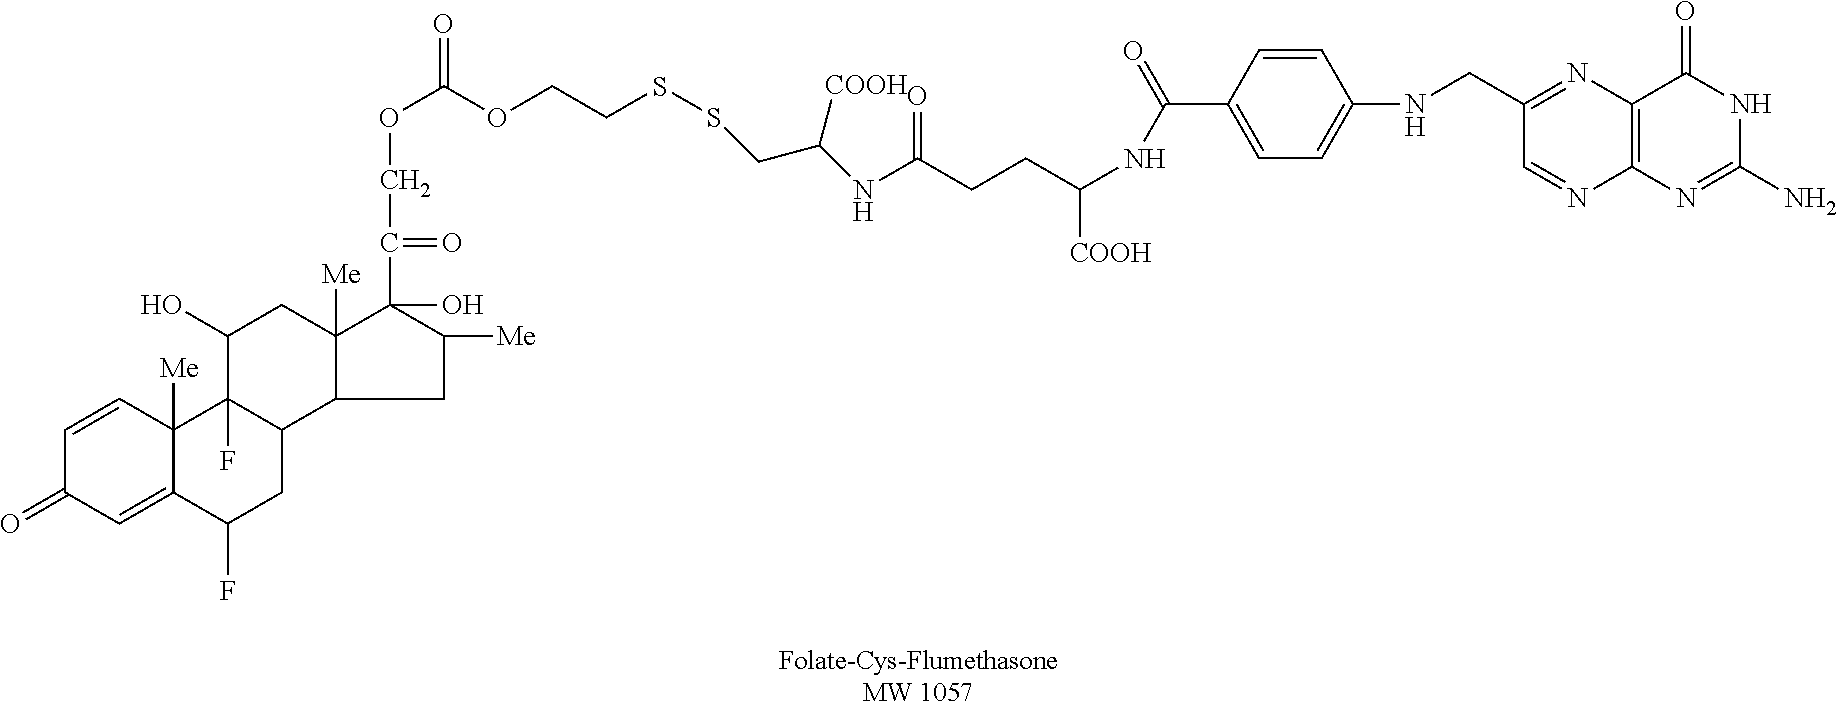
C1=CC(C(=O)NC([COOH])CCC(=O)NC(CSSCCOC(OCC(=O)C2(O)C3([Me])CC(O)C4(F)C(CC(F)C5=CC(=O)C=CC45[Me])C3CC2[Me])=O)[COOH])=CC=C1NCC1=NC2=C(N=C1)N=C(N)NC2=O
